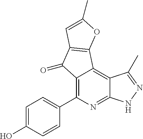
C1=C(O)C=CC(C2=C3C(=C4C(=N2)NN=C4C)C2=C(C3=O)C=C(C)O2)=C1
